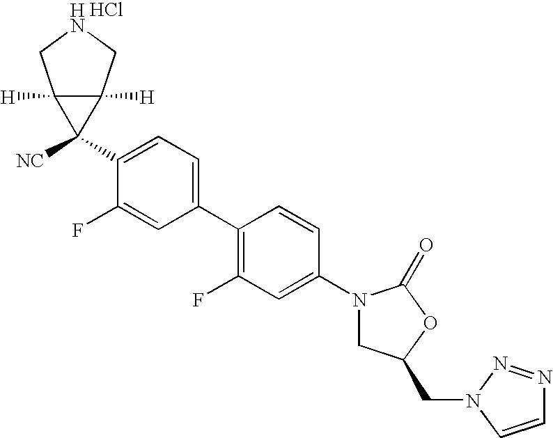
C1(N2CC(CN3C=CN=N3)OC2=O)=CC(F)=C(C2=CC=C(C3([NC])C4([H])C3([H])CNC4)C(F)=C2)C=C1.Cl
